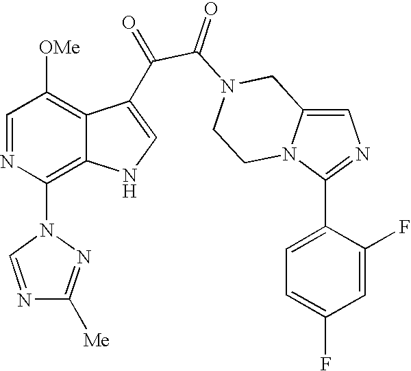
C1=C2N(C(C3=CC=C(F)C=C3F)=N1)CCN(C(=O)C(=O)C1=CNC3=C(N4N=C([Me])N=C4)N=CC([OMe])=C31)C2
